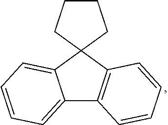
C1CCC2(C1)C1=C(C3=CC=CC=C32)C=CC=C1
